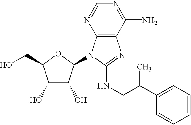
C1(O)C(O)C(N2C3=C(N=C2NCC(C2=CC=CC=C2)C)C(N)=NC=N3)OC1CO
